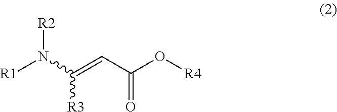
[R1]N(C(=CC(O[R4])=O)[R3])[R2]
